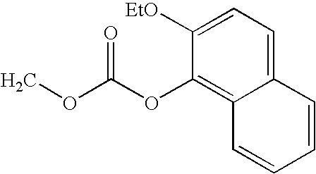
O(C(OC1=C2C(=CC=C1[EtO])C=CC=C2)=O)C
